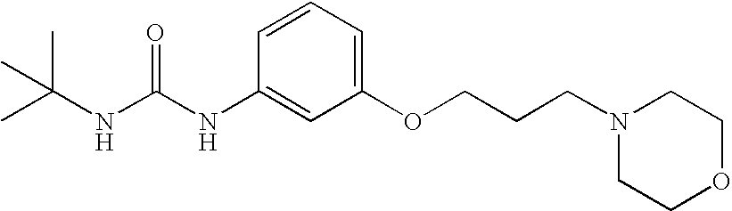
CC(NC(NC1=CC(OCCCN2CCOCC2)=CC=C1)=O)(C)C
